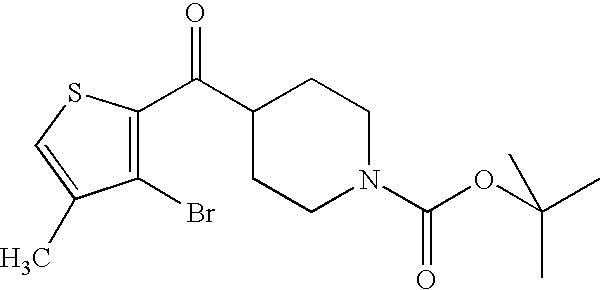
C1(Br)=C(C(C2CCN(C(OC(C)(C)C)=O)CC2)=O)SC=C1C
